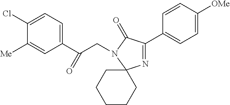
C1(Cl)=CC=C(C(CN2C(=O)C(C3=CC=C([OMe])C=C3)=NC23CCCCC3)=O)C=C1[Me]
